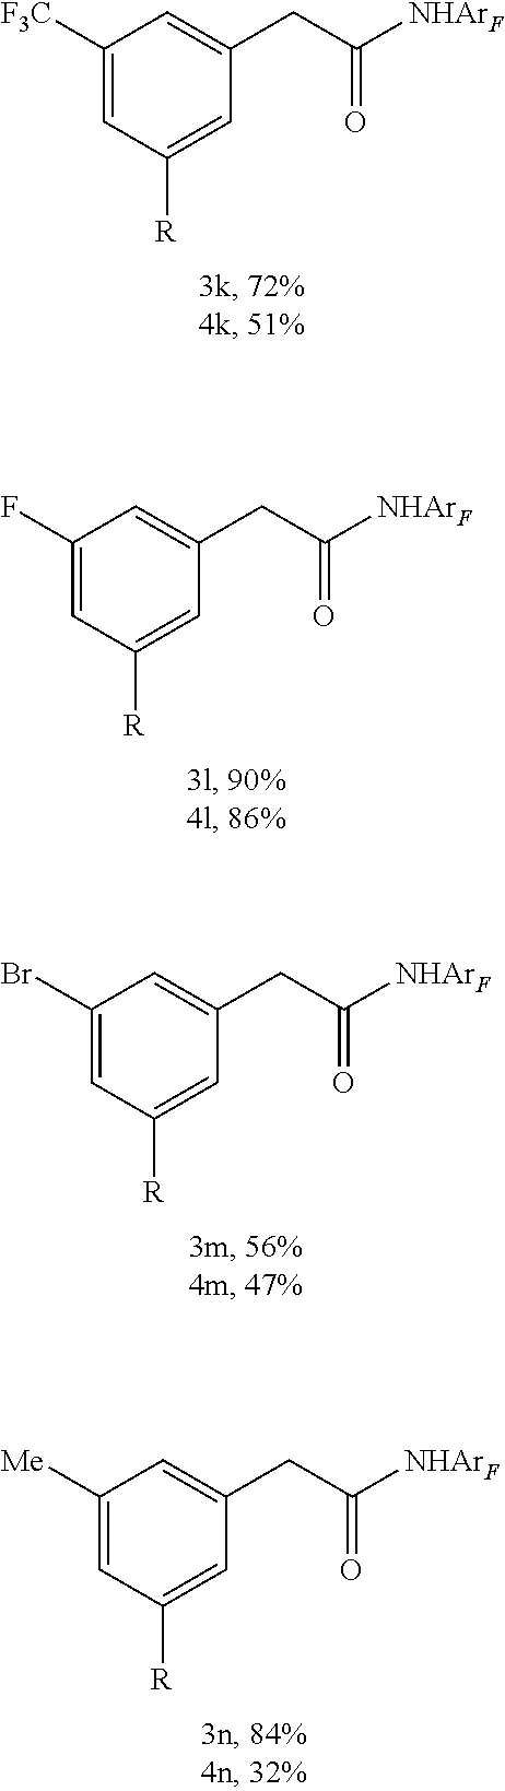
C1([F3C])=CC([R])=CC(CC([NHArF])=O)=C1.C1(F)=CC([R])=CC(CC([NHArF])=O)=C1.C1(Br)=CC([R])=CC(CC([NHArF])=O)=C1.C1([Me])=CC([R])=CC(CC([NHArF])=O)=C1
